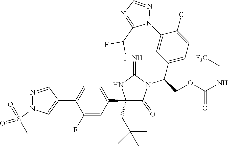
C1(C2=CC=C(C3=CN(S(C)(=O)=O)N=C3)C(F)=C2)(CC(C)(C)C)C(=O)N(C(C2=CC=C(Cl)C(N3N=CN=C3C(F)F)=C2)COC(NC[F3C])=O)C(=N)N1
